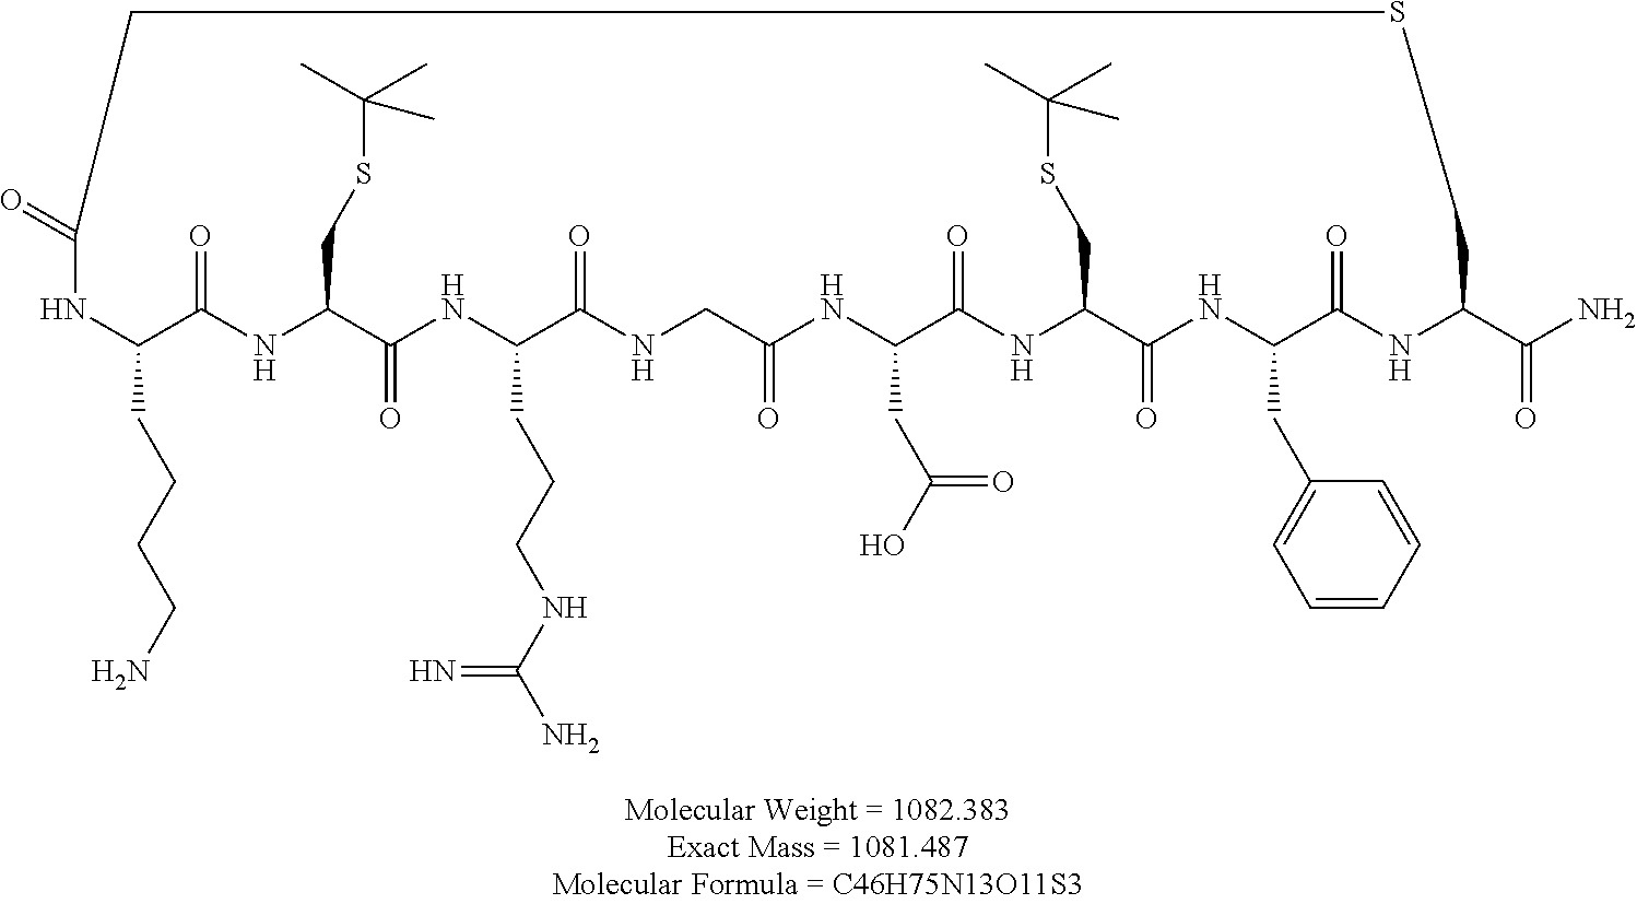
NCCCCC1NC(=O)CSCC(C(N)=O)NC(=O)C(CC2=CC=CC=C2)NC(=O)C(CSC(C)(C)C)NC(=O)C(CC(O)=O)NC(=O)CNC(=O)C(CCCNC(N)=N)NC(=O)C(CSC(C)(C)C)NC1=O
